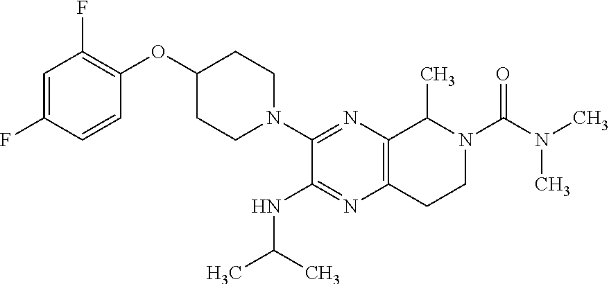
C1=C(F)C=CC(OC2CCN(C3=NC4=C(N=C3NC(C)C)CCN(C(=O)N(C)C)C4C)CC2)=C1F
